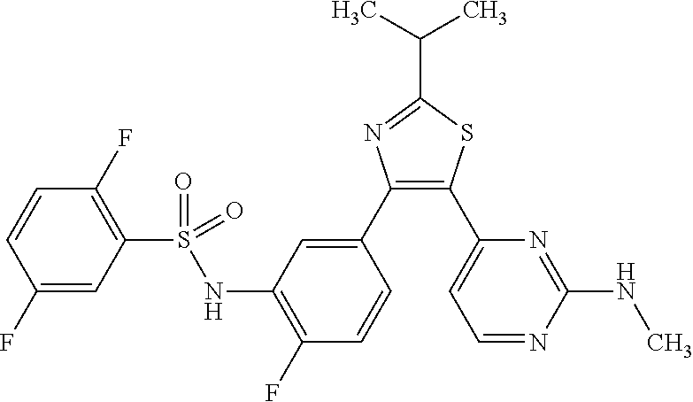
C1(F)=CC(S(=O)(NC2=C(F)C=CC(C3=C(C4=CC=NC(NC)=N4)SC(C(C)C)=N3)=C2)=O)=C(F)C=C1
